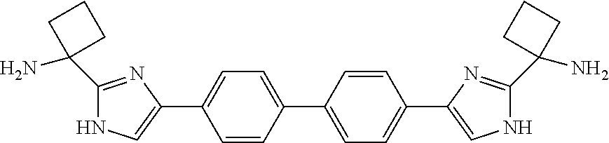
C1=CC(C2=CC=C(C3=CNC(C4(N)CCC4)=N3)C=C2)=CC=C1C1=CNC(C2(N)CCC2)=N1
